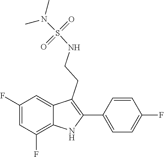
S(NCCC1=C(C2=CC=C(F)C=C2)NC2=C(F)C=C(F)C=C21)(=O)(=O)N(C)C
